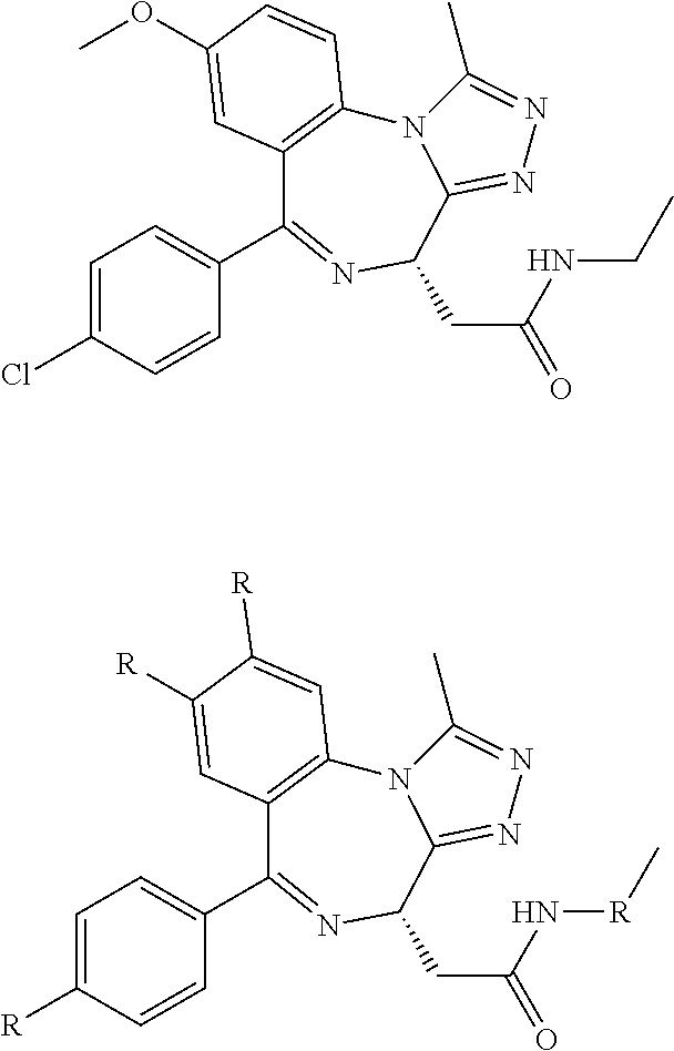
N12C3=C(C(C4=CC=C(Cl)C=C4)=NC(CC(=O)NCC)C1=NN=C2C)C=C(OC)C=C3.N12C3=C(C(C4=CC=C([R])C=C4)=NC(CC(=O)N[R]C)C1=NN=C2C)C=C([R])C([R])=C3
